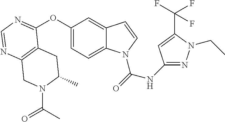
C12=C(N=CN=C1OC1=CC=C3C(=C1)C=CN3C(=O)NC1=NN(CC)C(C(F)(F)F)=C1)CN(C(C)=O)C(C)C2
